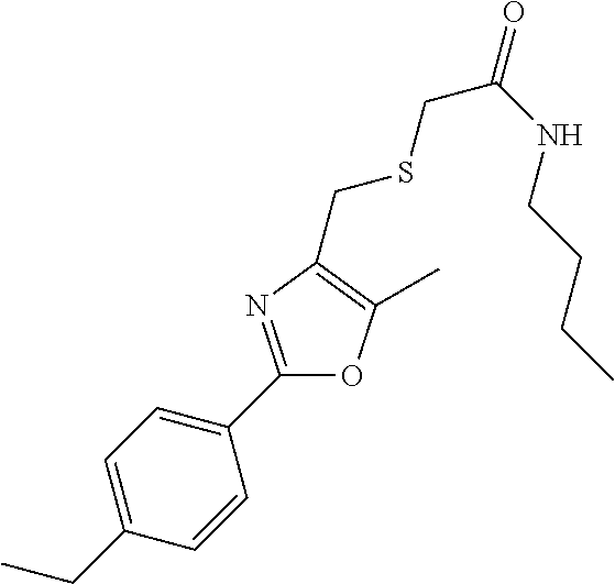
C1=C(CC)C=CC(C2=NC(CSCC(=O)NCCCC)=C(C)O2)=C1
